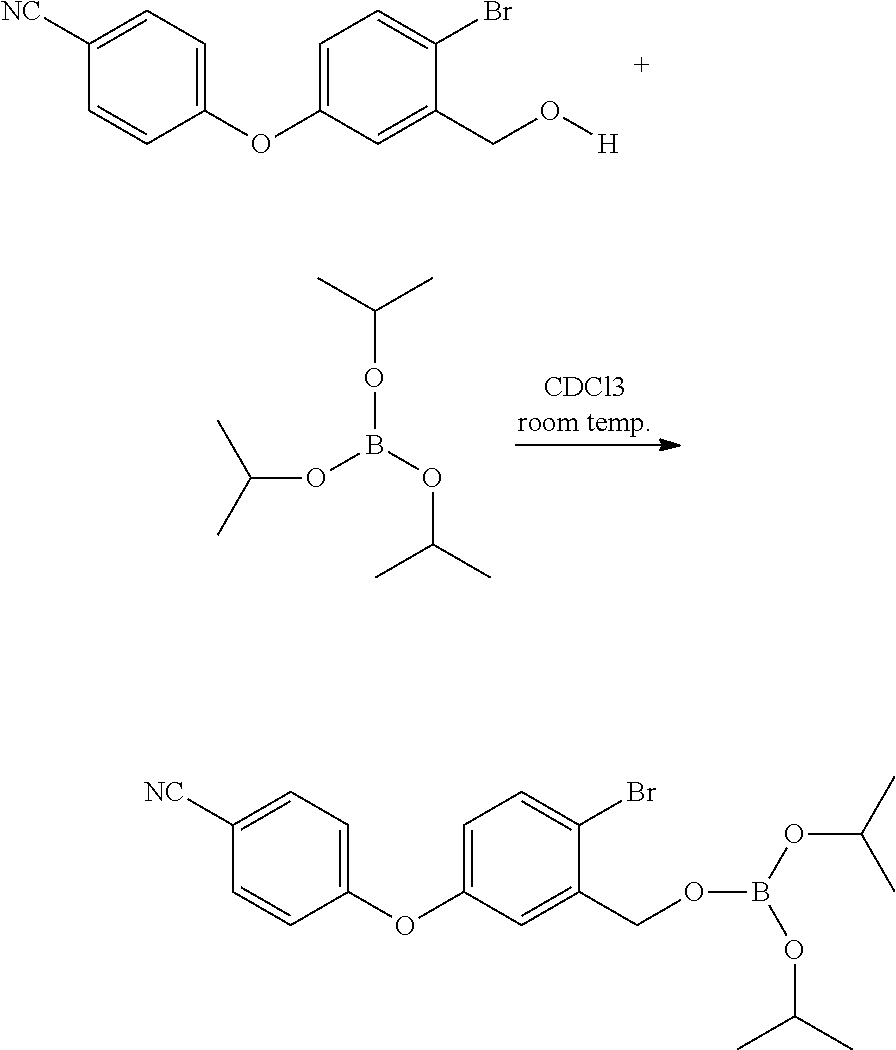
C(OB(OC(C)C)OC(C)C)(C)C.C1([NC])=CC=C(OC2=CC=C(Br)C(CO[H])=C2)C=C1.C1([NC])=CC=C(OC2=CC=C(Br)C(COB(OC(C)C)OC(C)C)=C2)C=C1
